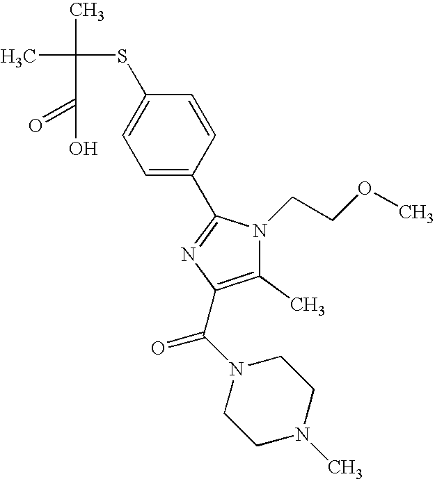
CC(C)(SC1=CC=C(C2=NC(C(N3CCN(C)CC3)=O)=C(C)N2CCOC)C=C1)C(=O)O
